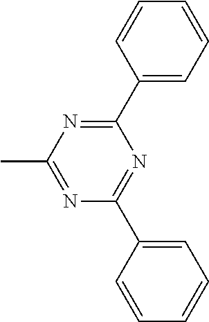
C1=C(C2=NC(C)=NC(C3=CC=CC=C3)=N2)C=CC=C1
